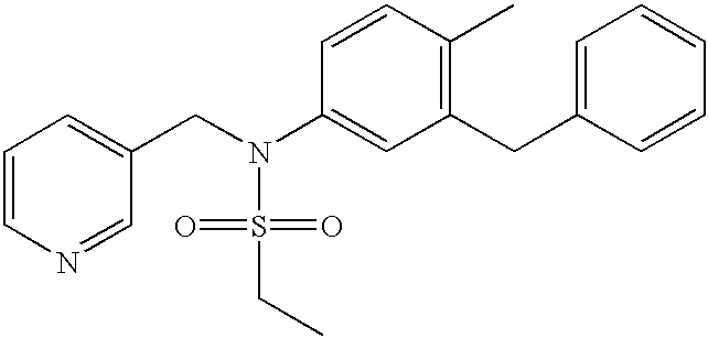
C1=CN=CC(CN(S(=O)(=O)CC)C2=CC(CC3=CC=CC=C3)=C(C)C=C2)=C1
